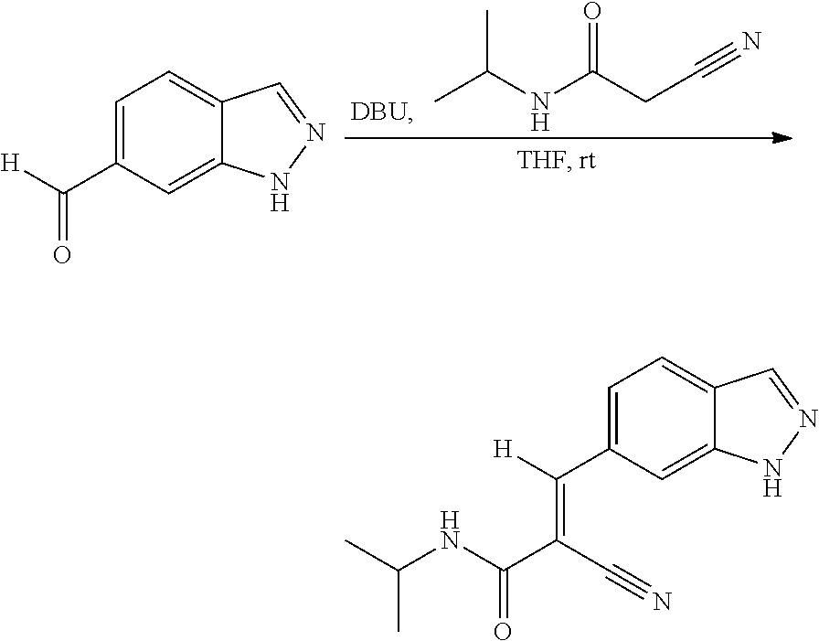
C1=C(C([H])=C(C(NC(C)C)=O)C#N)C=C2C(=C1)C=NN2.C1=C(C([H])=O)C=C2C(=C1)C=NN2.C(NC(CC#N)=O)(C)C
